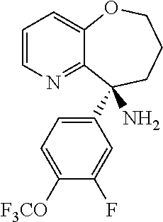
C1=CN=C2C(=C1)OCCCC2(C1=CC=C([F3CO])C(F)=C1)N
